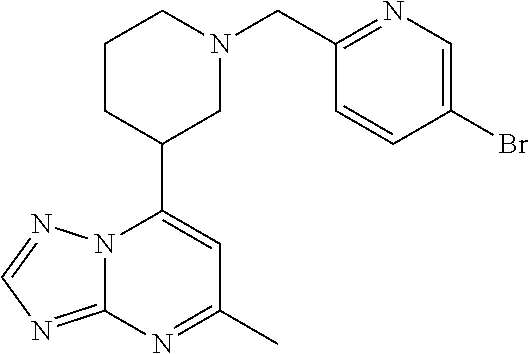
N12C(=NC=N1)N=C(C)C=C2C1CN(CC2=NC=C(Br)C=C2)CCC1
